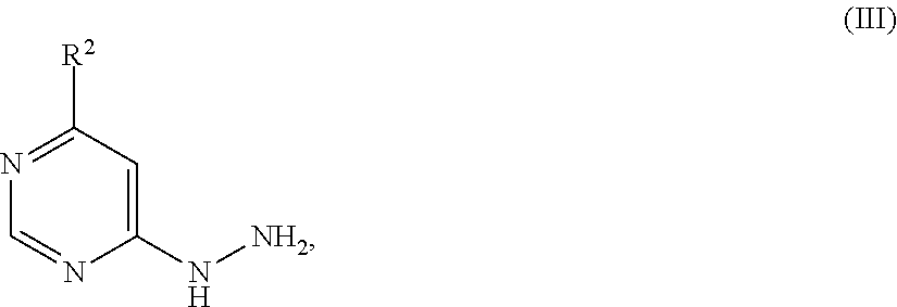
C1(N[NH2])=CC([R2])=NC=N1
